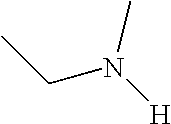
CCN([H])C
